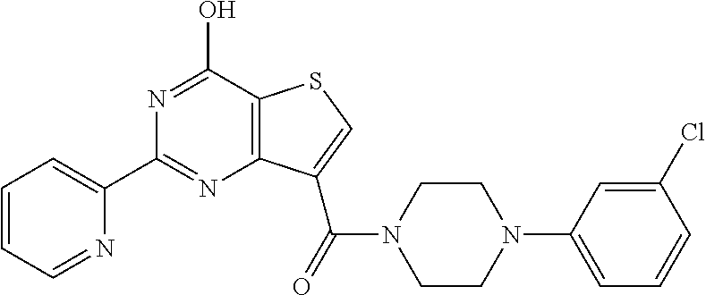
C1(C2=CC=CC=N2)=NC2=C(C(O)=N1)SC=C2C(=O)N1CCN(C2=CC=CC(Cl)=C2)CC1
